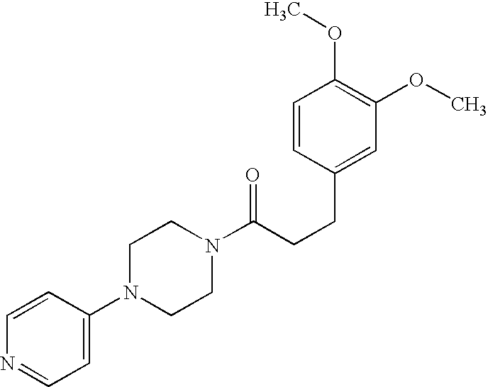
C1(N2CCN(C(CCC3=CC(OC)=C(OC)C=C3)=O)CC2)=CC=NC=C1
